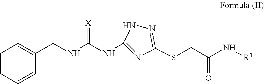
C1=CC=CC(CNC(NC2=NC(SCC(=O)N[R1])=NN2)=[X])=C1
